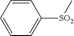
[SO2](C1=CC=CC=C1)C
